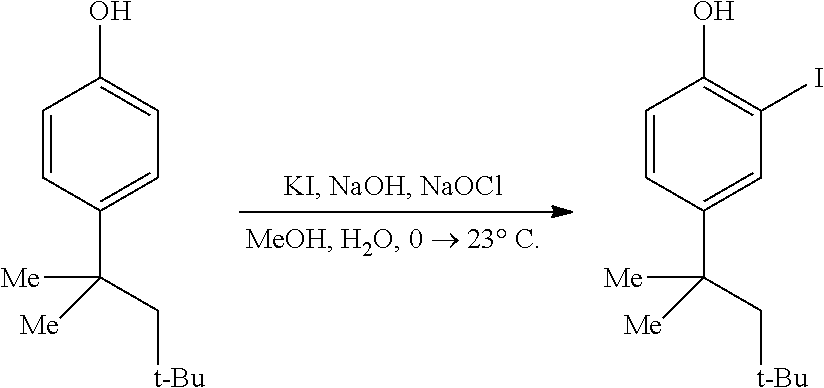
C1=CC(C([Me])(C[t-Bu])[Me])=CC=C1O.C1=CC(C([Me])(C[t-Bu])[Me])=CC(I)=C1O
